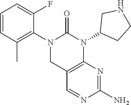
C1=CC(C)=C(N2C(=O)N(C3CCNC3)C3=C(C2)C=NC(N)=N3)C(F)=C1
